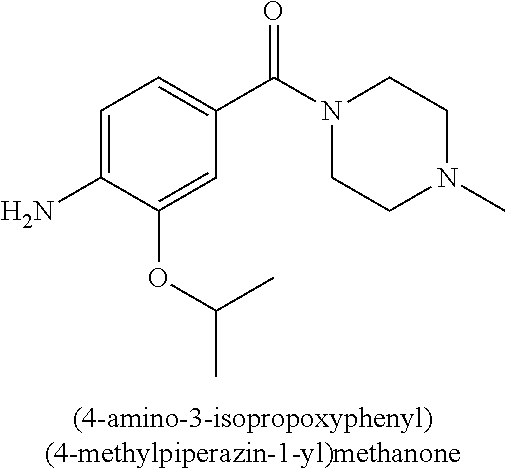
C1=C(OC(C)C)C(N)=CC=C1C(=O)N1CCN(C)CC1
